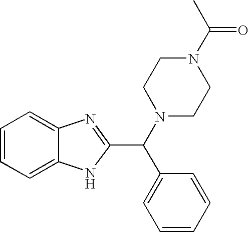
C1=CC=CC(C(N2CCN(C(C)=O)CC2)C2=NC3=CC=CC=C3N2)=C1
